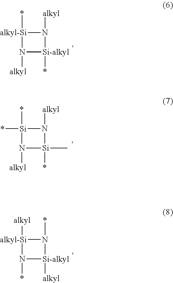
*[alkyl-Si]1N([alkyl])[Si-alkyl](*)N1[alkyl].*[Si]1(*)N([alkyl])[Si](*)(C)N1[alkyl].[alkyl][alkyl-Si]1N(*)[Si-alkyl]([alkyl])N1*
